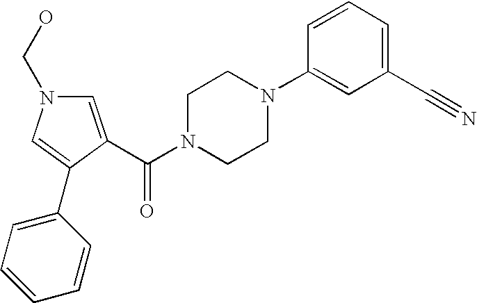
C1=C(C(N2CCN(C3=CC(C#N)=CC=C3)CC2)=O)C(C2=CC=CC=C2)=CN1CO
